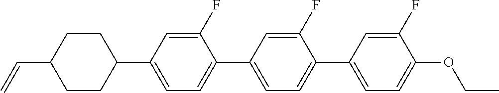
C1CC(C=C)CCC1C1=CC=C(C2=CC=C(C3=CC=C(OCC)C(F)=C3)C(F)=C2)C(F)=C1
